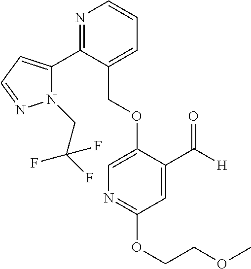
C(OC1=CN=C(OCCOC)C=C1C([H])=O)C1=CC=CN=C1C1=CC=NN1CC(F)(F)F
